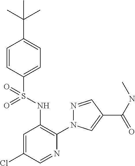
C1=CC(S(NC2=C(N3N=CC(C(=O)NC)=C3)N=CC(Cl)=C2)(=O)=O)=CC=C1C(C)(C)C
